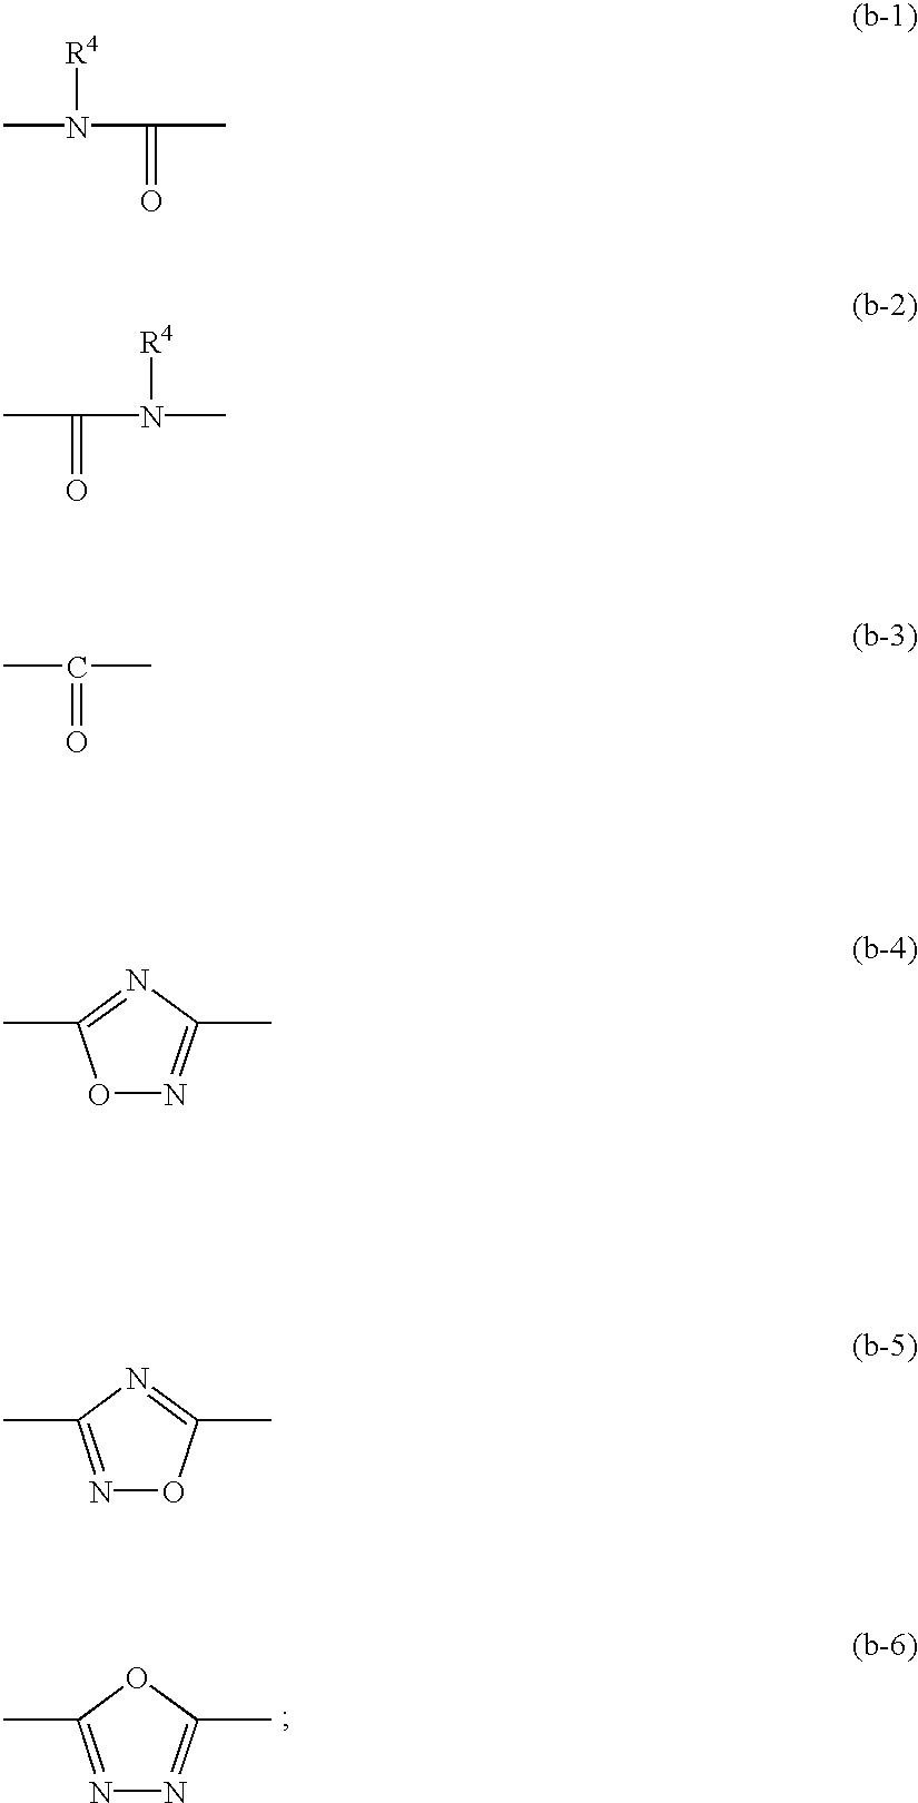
CN([R4])C(=O)C.CC(N(C)[R4])=O.CC(=O)C.O1N=C(C)N=C1C.N1=C(C)N=C(C)O1.N1=C(C)OC(C)=N1
